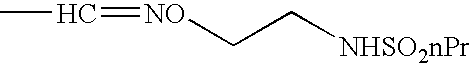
C(C)=[NO]CC[NHSO2nPr]
